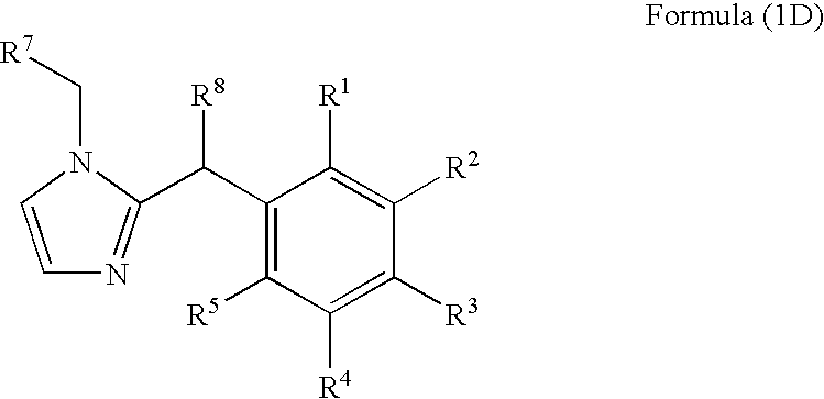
C1(C([R8])C2=NC=CN2C[R7])=C([R5])C([R4])=C([R3])C([R2])=C1[R1]
